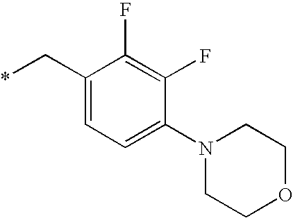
C1(C*)=CC=C(N2CCOCC2)C(F)=C1F
